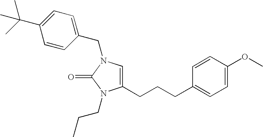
C1(CCCC2=CC=C(OC)C=C2)=CN(CC2=CC=C(C(C)(C)C)C=C2)C(=O)N1CCC
